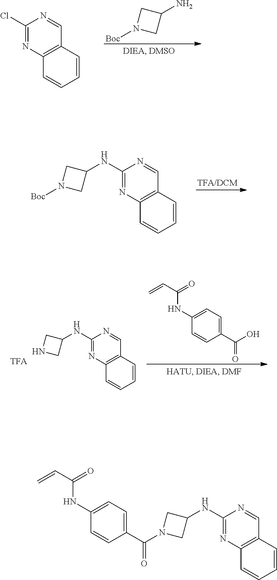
C1(Cl)=NC2=C(C=N1)C=CC=C2.[Boc]N1CC(N)C1.[Boc]N1CC(NC2=NC3=C(C=N2)C=CC=C3)C1.N1CC(NC2=NC3=C(C=N2)C=CC=C3)C1.C=CC(=O)NC1=CC=C(C(=O)O)C=C1.C(N1CC(NC2=NC3=C(C=N2)C=CC=C3)C1)(=O)C1=CC=C(NC(C=C)=O)C=C1
